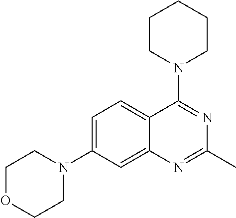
C1OCCN(C2=CC=C3C(=C2)N=C(C)N=C3N2CCCCC2)C1
